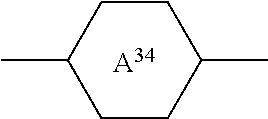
C1CC(C)CCC1C.[A34]
